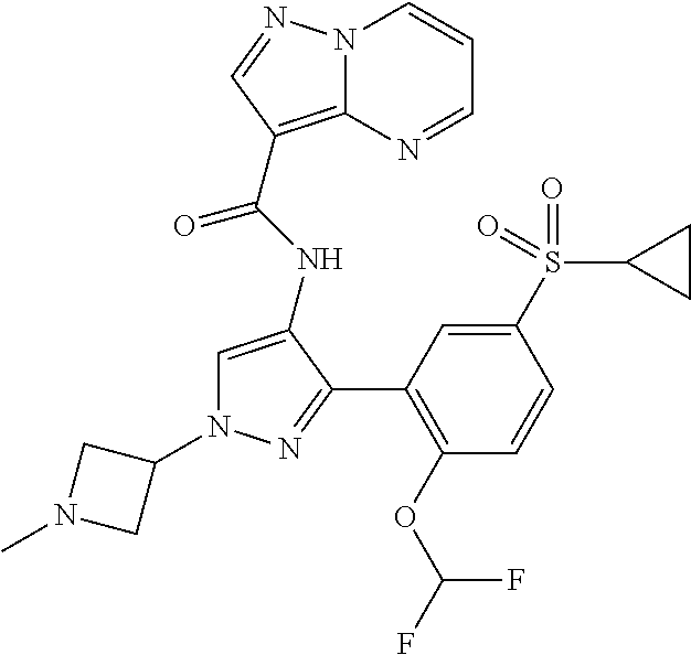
C1=C(NC(=O)C2=C3N(C=CC=N3)N=C2)C(C2=C(OC(F)F)C=CC(S(C3CC3)(=O)=O)=C2)=NN1C1CN(C)C1
